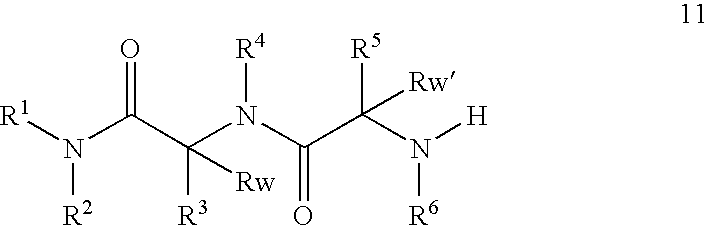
[R1]N(C(C(N([R4])C(C(N([R6])[H])([R5])[Rw])=O)([R3])[Rw])=O)[R2]
